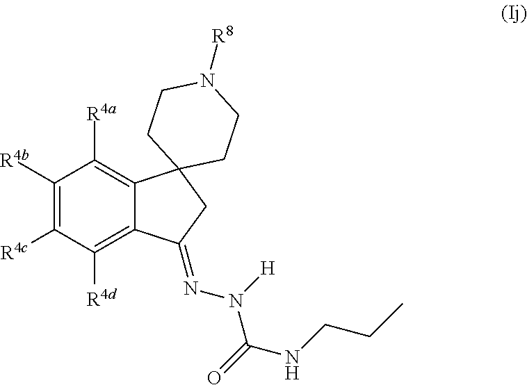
C1([R4b])=C([R4c])C([R4d])=C2C(=C1[R4a])C1(CC2=NN(C(=O)NCCC)[H])CCN([R8])CC1
